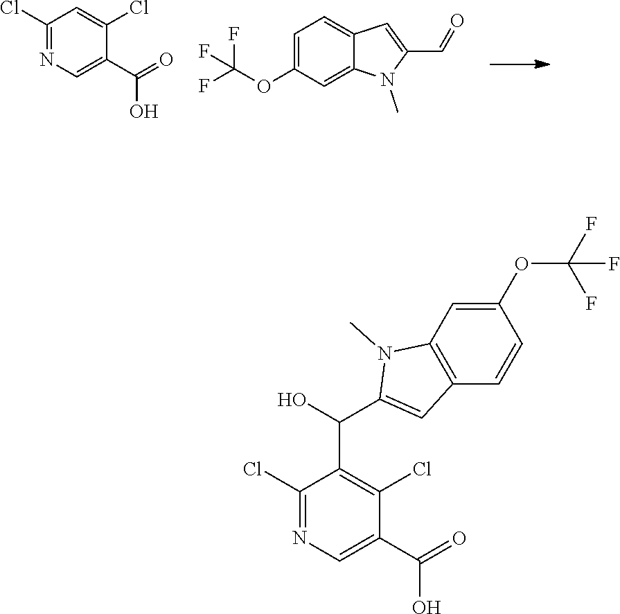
C1=C(OC(F)(F)F)C=C2C(=C1)C=C(C=O)N2C.C1(Cl)=NC=C(C(=O)O)C(Cl)=C1.C1(OC(F)(F)F)=CC2=C(C=C1)C=C(C(C1=C(Cl)C(C(=O)O)=CN=C1Cl)O)N2C
